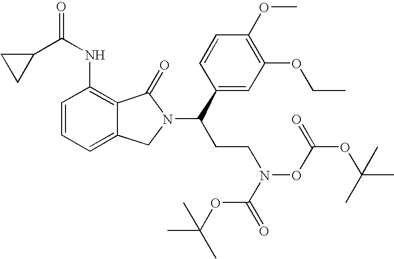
C1(C(NC2=C3C(=CC=C2)CN(C(CCN(OC(OC(C)(C)C)=O)C(OC(C)(C)C)=O)C2=CC(OCC)=C(OC)C=C2)C3=O)=O)CC1
